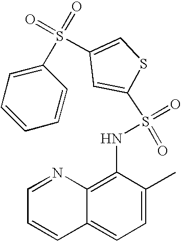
C1=NC2=C(NS(=O)(=O)C3=CC(S(C4=CC=CC=C4)(=O)=O)=CS3)C(C)=CC=C2C=C1
